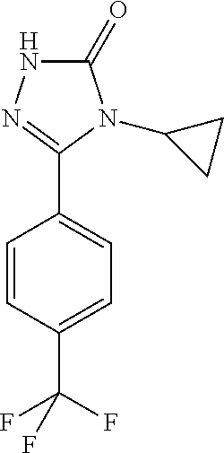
C1=CC(C(F)(F)F)=CC=C1C1=NNC(=O)N1C1CC1
